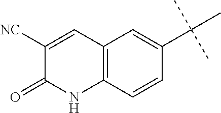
C12=C(C=CC(C(C)(C)C)=C1)NC(=O)C([NC])=C2
